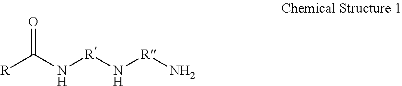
[R]C(N[R]N[R]N)=O
